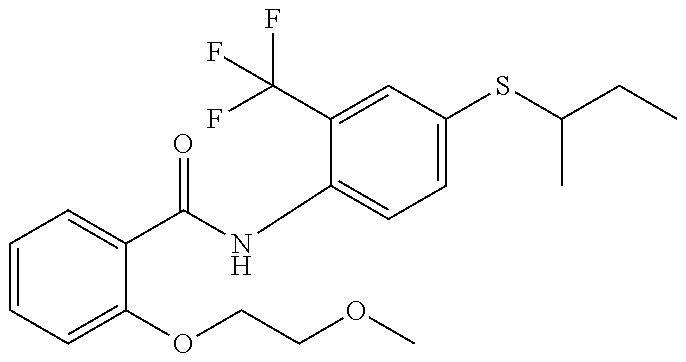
C1=CC=C(OCCOC)C(C(NC2=CC=C(SC(CC)C)C=C2C(F)(F)F)=O)=C1
